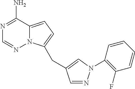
N1=C(N)C2=CC=C(CC3=CN(C4=C(F)C=CC=C4)N=C3)N2N=C1
